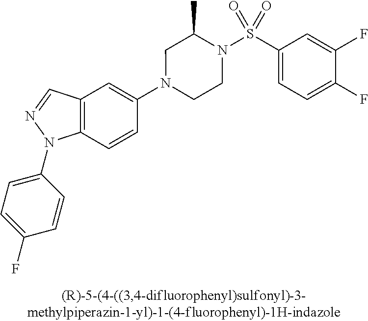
N1(C2=CC3=C(C=C2)N(C2=CC=C(F)C=C2)N=C3)CCN(S(C2=CC=C(F)C(F)=C2)(=O)=O)C(C)C1
